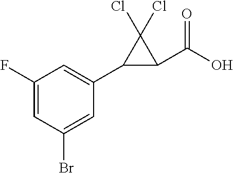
C1=C(F)C=C(C2C(C(O)=O)C2(Cl)Cl)C=C1Br
